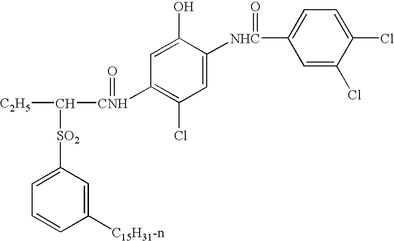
C1([C15H31-n])=CC([SO2]C([C2H5])[CNH](=O)C2=C(Cl)C=C([NHC](C3=CC=C(Cl)C(Cl)=C3)=O)C(O)=C2)=CC=C1
